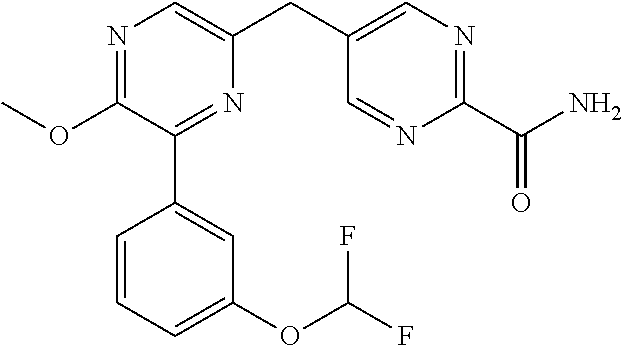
N1=C(OC)C(C2=CC(OC(F)F)=CC=C2)=NC(CC2=CN=C(C(N)=O)N=C2)=C1
